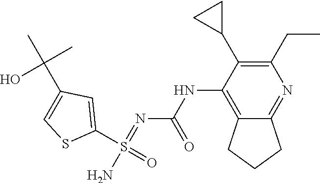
C1(S(=O)(N)=NC(NC2=C3C(=NC(CC)=C2C2CC2)CCC3)=O)=CC(C(C)(C)O)=CS1
